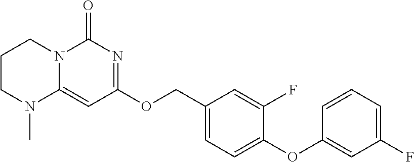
C1CN(C)C2=CC(OCC3=CC=C(OC4=CC(F)=CC=C4)C(F)=C3)=NC(=O)N2C1
